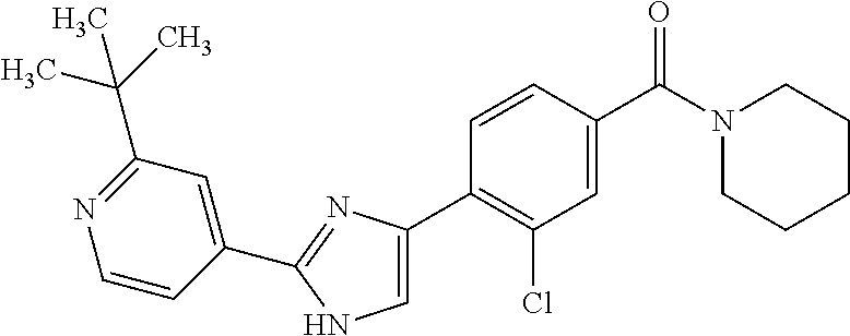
C1(C(C)(C)C)=NC=CC(C2=NC(C3=C(Cl)C=C(C(N4CCCCC4)=O)C=C3)=CN2)=C1
